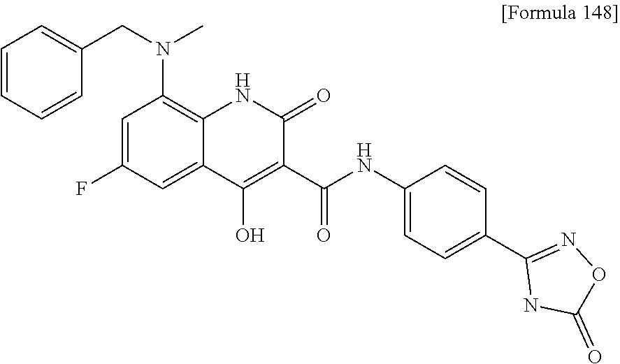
C1=CC=CC(CN(C)C2=C3C(=CC(F)=C2)C(O)=C(C(NC2=CC=C(C4=NOC(=O)N4)C=C2)=O)C(=O)N3)=C1
